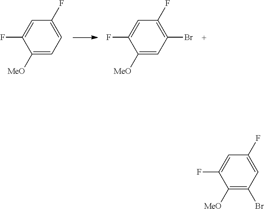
C1([MeO])=CC=C(F)C=C1F.C1([MeO])=CC(Br)=C(F)C=C1F.C1([MeO])=C(Br)C=C(F)C=C1F
